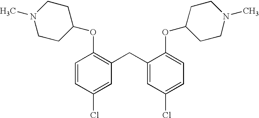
C1=CC(Cl)=CC(CC2=CC(Cl)=CC=C2OC2CCN(C)CC2)=C1OC1CCN(C)CC1
